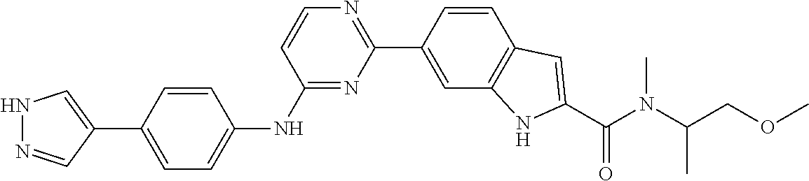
C1=CC(C2=NC=CC(NC3=CC=C(C4=CNN=C4)C=C3)=N2)=CC2=C1C=C(C(N(C(C)COC)C)=O)N2
